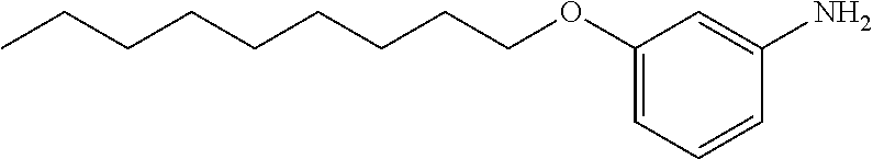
CCCCCCCCCOC1=CC=CC(N)=C1
